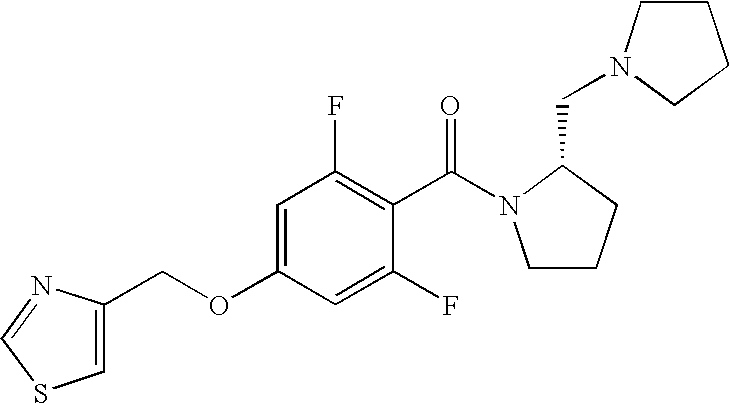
C1CCC(CN2CCCC2)N1C(C1=C(F)C=C(OCC2=CSC=N2)C=C1F)=O
